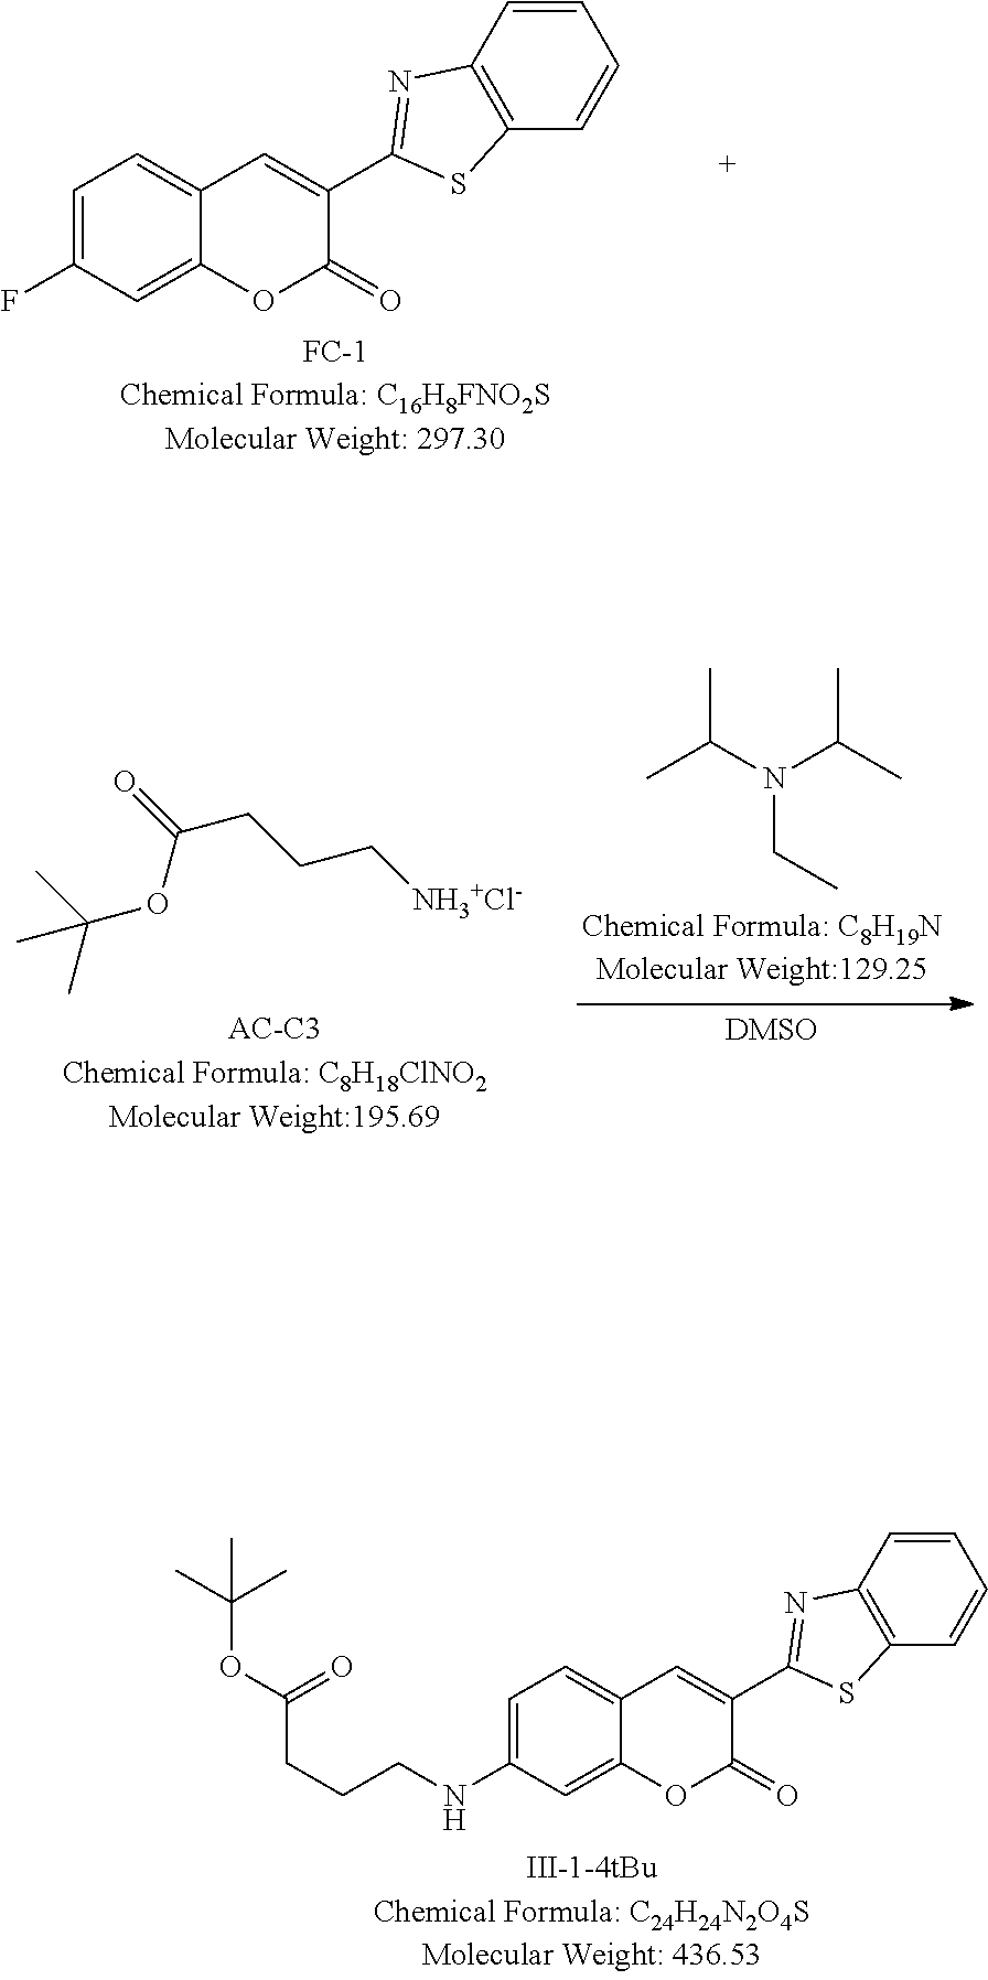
C1=C(F)C=C2C(=C1)C=C(C1=NC3=C(S1)C=CC=C3)C(=O)O2.CC(N(C(C)C)CC)C.O=C(CCC[NH3+Cl-])OC(C)(C)C.C1=C(NCCCC(=O)OC(C)(C)C)C=C2C(=C1)C=C(C1=NC3=C(S1)C=CC=C3)C(=O)O2
